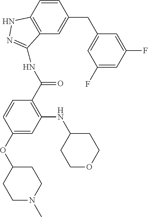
C1(CC2=CC(F)=CC(F)=C2)=CC2=C(C=C1)NN=C2NC(C1=C(NC2CCOCC2)C=C(OC2CCN(C)CC2)C=C1)=O
